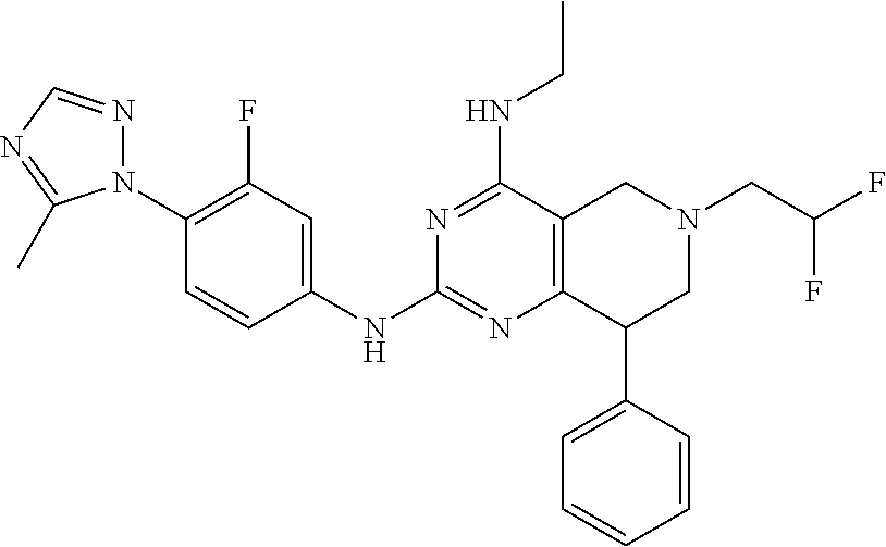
C1(N2N=CN=C2C)=C(F)C=C(NC2=NC3=C(C(NCC)=N2)CN(CC(F)F)CC3C2=CC=CC=C2)C=C1
